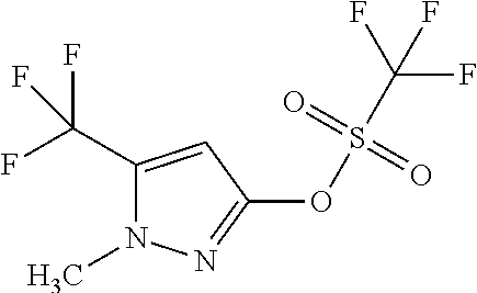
C1(C(F)(F)F)=CC(OS(=O)(=O)C(F)(F)F)=NN1C
